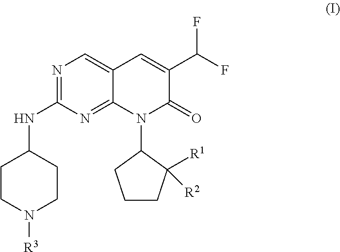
N1([R3])CCC(NC2=NC=C3C(=N2)N(C2CCCC2([R1])[R2])C(=O)C(C(F)F)=C3)CC1
